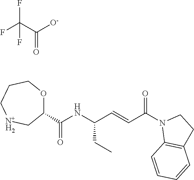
FC(C([O-])=O)(F)F.C(NC(C=CC(N1C2=C(CC1)C=CC=C2)=O)CC)(C1OCCC[N+H2]C1)=O
